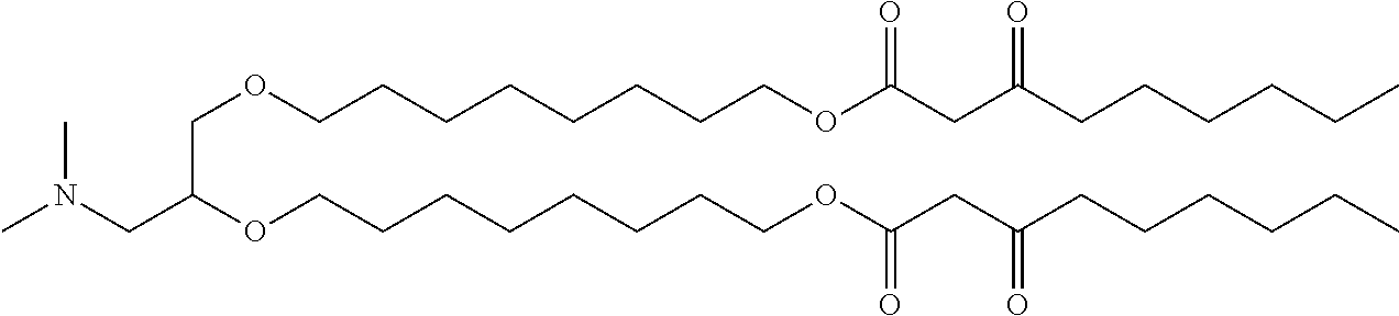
C(OCCCCCCCCOC(CC(CCCCCC)=O)=O)C(OCCCCCCCCOC(CC(CCCCCC)=O)=O)CN(C)C
